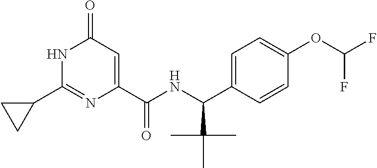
N1C(C2CC2)=NC(C(NC(C2=CC=C(OC(F)F)C=C2)C(C)(C)C)=O)=CC1=O
